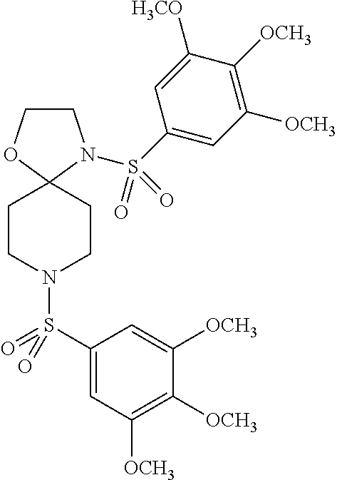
C1CN(S(C2=CC([OCH3])=C([OCH3])C([H3CO])=C2)(=O)=O)C2(O1)CCN(S(C1=CC([OCH3])=C([OCH3])C([OCH3])=C1)(=O)=O)CC2
